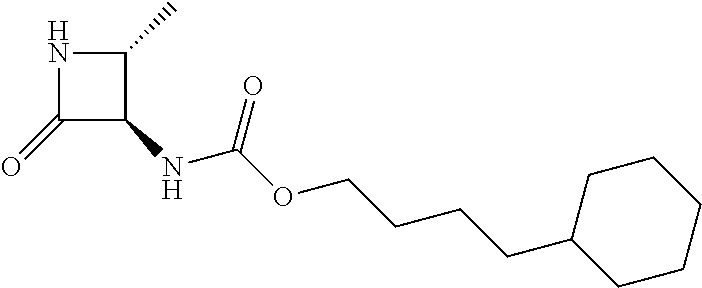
C1(=O)C(NC(OCCCCC2CCCCC2)=O)C(C)N1
